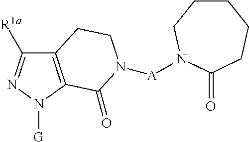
C12=C(N([G])N=C1[R1a])C(=O)N([A]N1CCCCCC1=O)CC2
